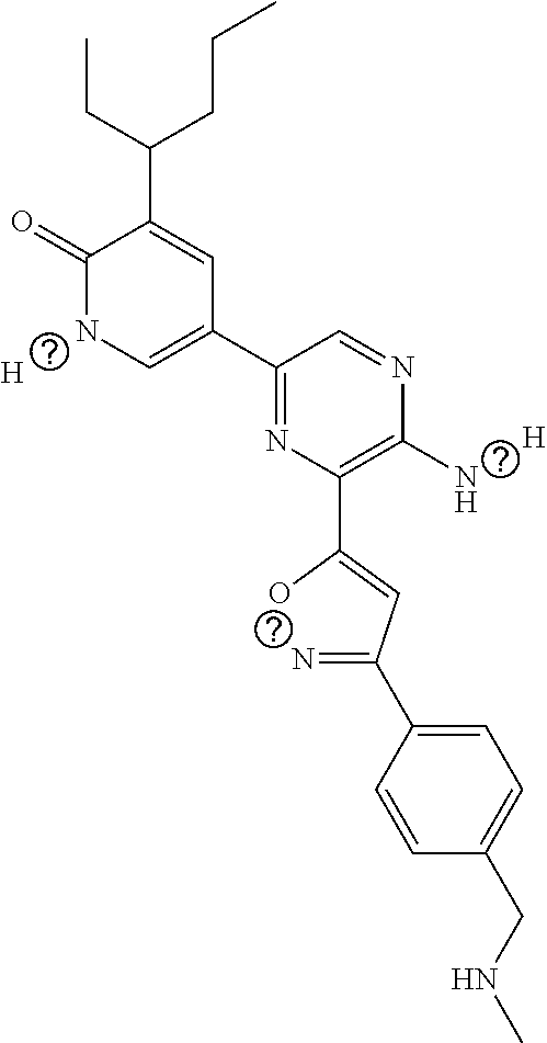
[H].[H].C1=C(C(=N)C=C(O)C2=C(N)N=CC(C3=CNC(=O)C(C(CCC)CC)=C3)=N2)C=CC(CNC)=C1
